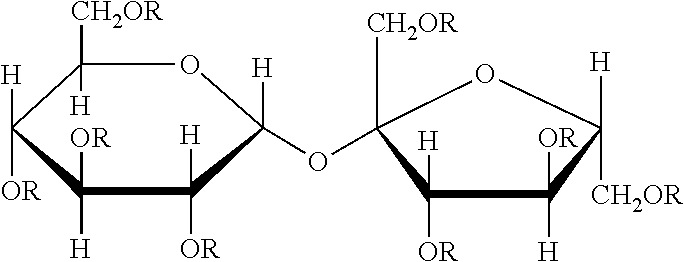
C1([CH2OR])([H])C([H])([OR])C([H])([OR])C([H])([OR])C([H])(OC2([CH2OR])C([OR])([H])C([OR])([H])C([H])([CH2OR])O2)O1
